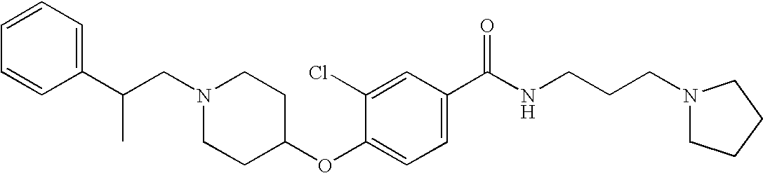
C(N1CCC(OC2=CC=C(C(NCCCN3CCCC3)=O)C=C2Cl)CC1)C(C1=CC=CC=C1)C
